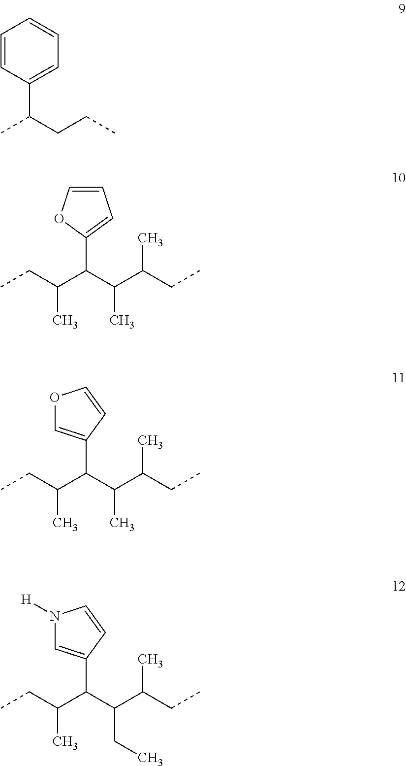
C1=CC(C(CCC)C)=CC=C1.C(C(C(C(C(C)CC)C)C1=CC=CO1)C)C.C(C(C(C(C(C)CC)C)C1=COC=C1)C)C.C(C(C(C(C(C)CC)CC)C1=CN([H])C=C1)C)C
